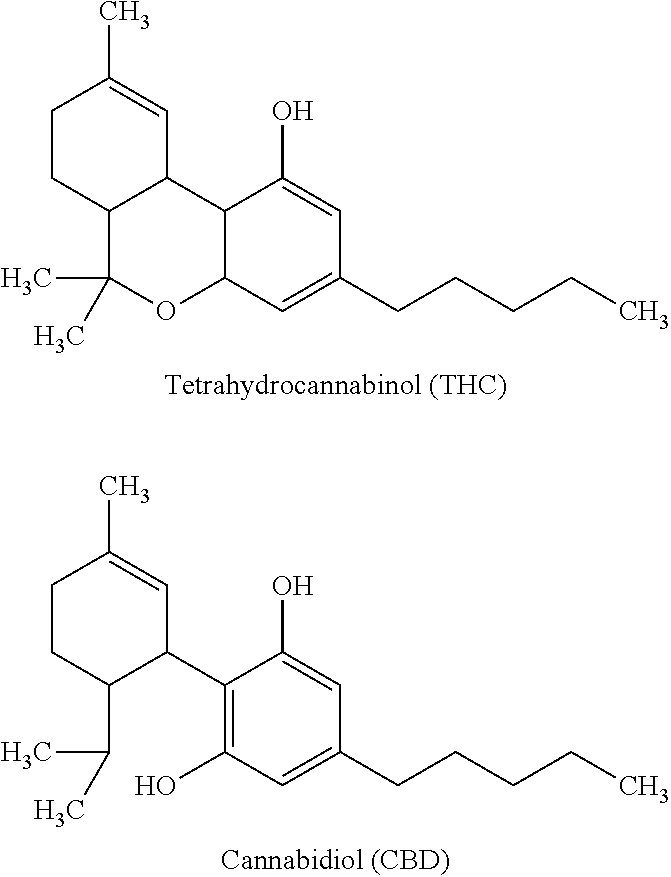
C1CC2C(C=C1C)C1C(OC2(C)C)C=C(CCCCC)C=C1O.C1CC(C(C)C)C(C2=C(O)C=C(CCCCC)C=C2O)C=C1C
